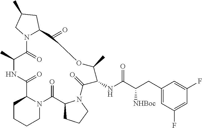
C1CCCN2C1C(=O)NC(C)C(=O)N1C(CC(C)C1)C(=O)OC(C)C(NC(C(CC1=CC(F)=CC(F)=C1)[NHBoc])=O)C(=O)N1C(C2=O)CCC1
